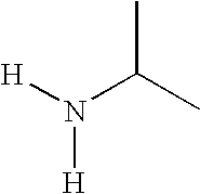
[H]N(C(C)C)[H]
